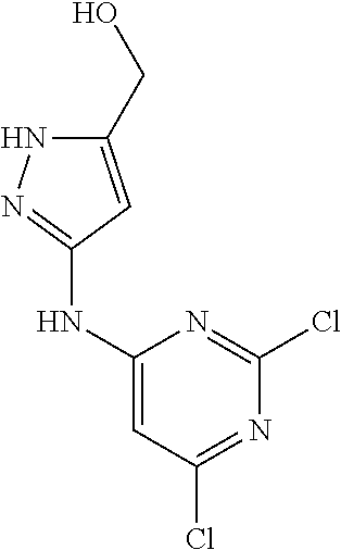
C1(CO)=CC(NC2=CC(Cl)=NC(Cl)=N2)=NN1
